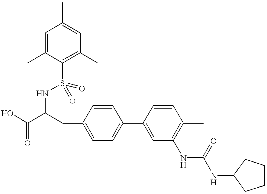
OC(C(CC1=CC=C(C2=CC(NC(=O)NC3CCCC3)=C(C)C=C2)C=C1)NS(=O)(=O)C1=C(C)C=C(C)C=C1C)=O
